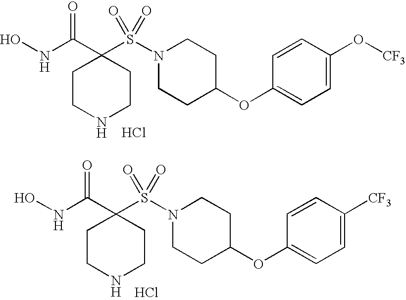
C1CNCCC1(C(NO)=O)S(N1CCC(OC2=CC=C(O[CF3])C=C2)CC1)(=O)=O.Cl.C1CNCCC1(C(NO)=O)S(N1CCC(OC2=CC=C([CF3])C=C2)CC1)(=O)=O.Cl
